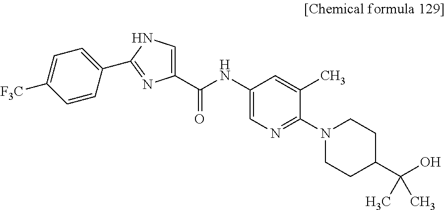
C1=CC(C2=NC(C(NC3=CN=C(N4CCC(C(O)(C)C)CC4)C(C)=C3)=O)=CN2)=CC=C1[F3C]
